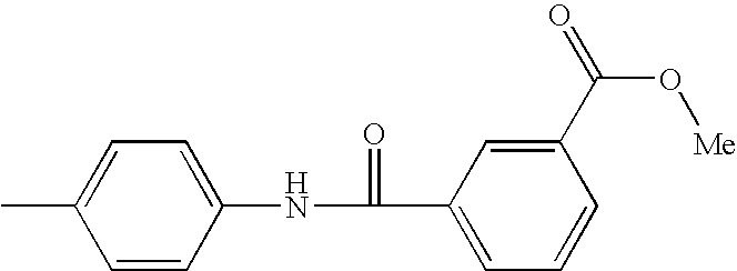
C1=CC(NC(C2=CC=CC(C(=O)O[Me])=C2)=O)=CC=C1C
